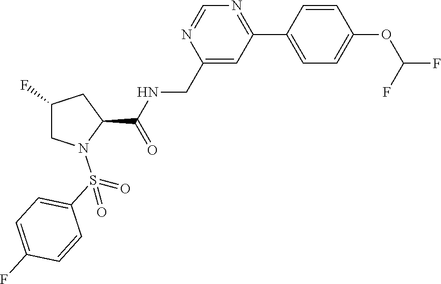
C1=NC(CNC(C2CC(F)CN2S(C2=CC=C(F)C=C2)(=O)=O)=O)=CC(C2=CC=C(OC(F)F)C=C2)=N1
